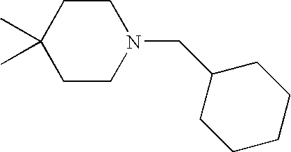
C1C(C)(C)CCN(CC2CCCCC2)C1
